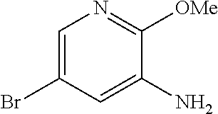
C1=C(Br)C=C(N)C([OMe])=N1
